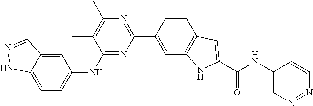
C1=C2C(=CC(NC3=NC(C4=CC5=C(C=C4)C=C(C(NC4=CN=NC=C4)=O)N5)=NC(C)=C3C)=C1)C=NN2
